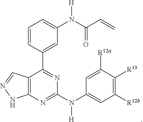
C1=CC(C2=NC(N(C3=CC([R12b])=C([R13])C([R12a])=C3)[H])=NC3=C2C=NN3)=CC(N(C(C=C)=O)[H])=C1
